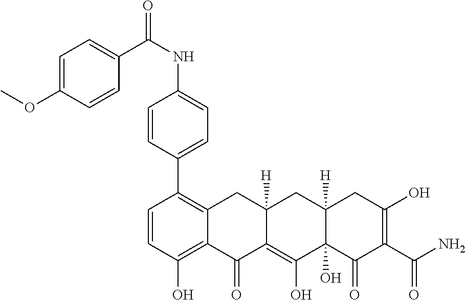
C1=CC(O)=C2C(=C1C1=CC=C(NC(=O)C3=CC=C(OC)C=C3)C=C1)CC1([H])C(=C(O)C3(O)C([H])(C1)CC(O)=C(C(N)=O)C3=O)C2=O
